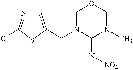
C1=C(CN2COCN(C)C2=N[NO2])SC(Cl)=N1
